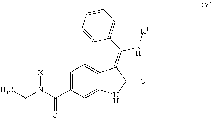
C1=C(C(N(CC)[X])=O)C=C2C(=C1)C(=C(C1=CC=CC=C1)N[R4])C(=O)N2
